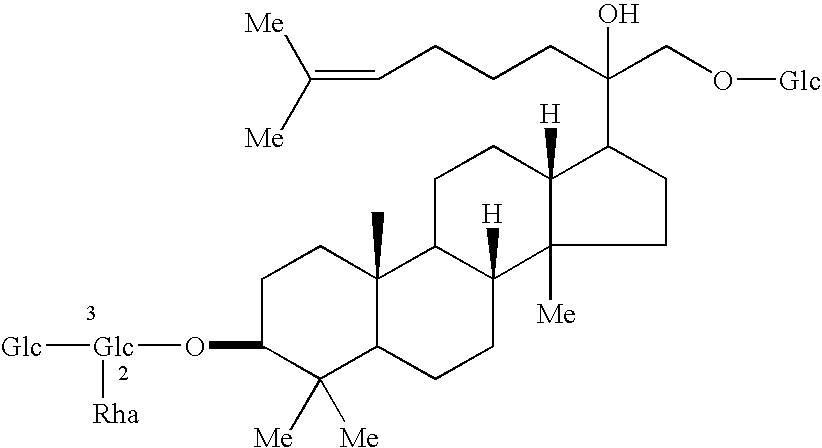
C1C(O[Glc]([Glc])[Rha])C([Me])([Me])C2C(C)(C1)C1C([H])(CC2)C2([Me])C([H])(CC1)C(C(CCCC=C([Me])[Me])(CO[Glc])O)CC2
